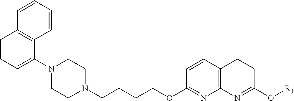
C12=C(N=C(OCCCCN3CCN(C4=CC=CC5=C4C=CC=C5)CC3)C=C1)N=C(O[R1])CC2
